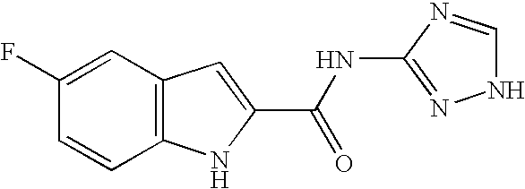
C1=C(F)C=CC2=C1C=C(C(NC1=NNC=N1)=O)N2
